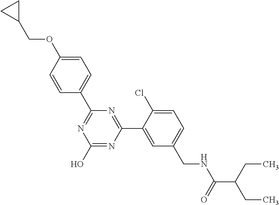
C1(C2=NC(O)=NC(C3=CC(CNC(C(CC)CC)=O)=CC=C3Cl)=N2)=CC=C(OCC2CC2)C=C1
